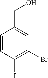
C1=CC(I)=C(Br)C=C1CO
